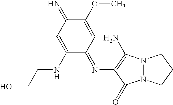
N12N(C(N)=C(N=C3C=C(OC)C(=N)C=C3NCCO)C1=O)CCC2
